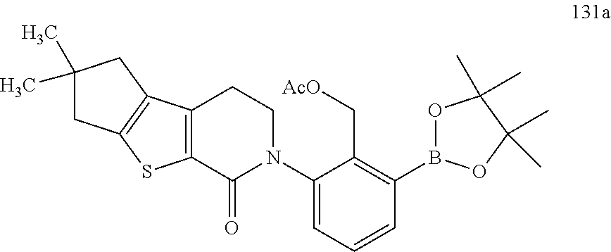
C1(B2OC(C)(C)C(C)(C)O2)=C(C[AcO])C(N2CCC3=C(C2=O)SC2=C3CC(C)(C)C2)=CC=C1
